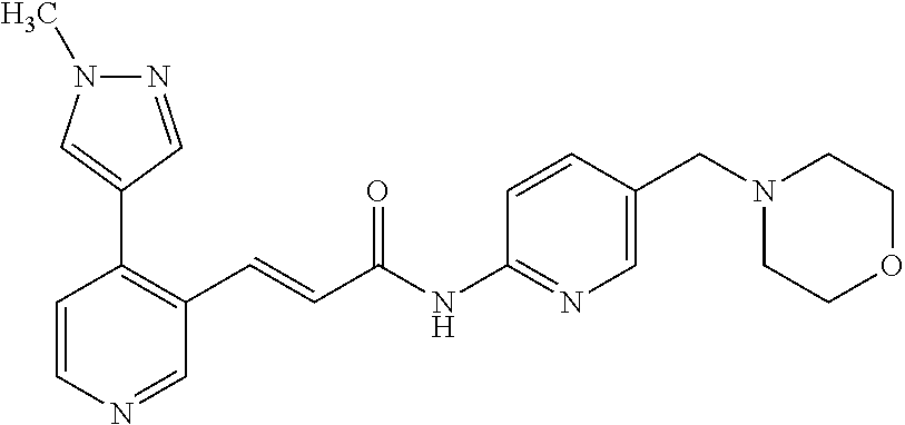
C1=CN=CC(C=CC(=O)NC2=NC=C(CN3CCOCC3)C=C2)=C1C1=CN(C)N=C1
